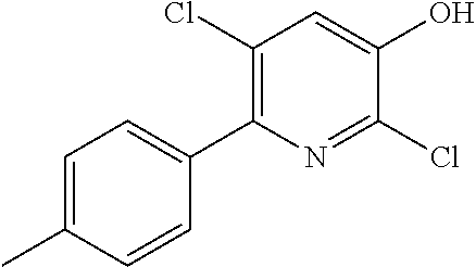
ClC1=C(C2=CC=C(C)C=C2)N=C(Cl)C(O)=C1
